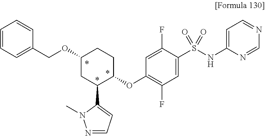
C1(S(NC2=CC=NC=N2)(=O)=O)=CC(F)=C(OC2CCC(OCC3=CC=CC=C3)CC2C2=CC=NN2C)C=C1F
